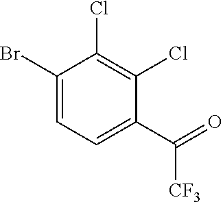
C1(Br)=CC=C(C([CF3])=O)C(Cl)=C1Cl
